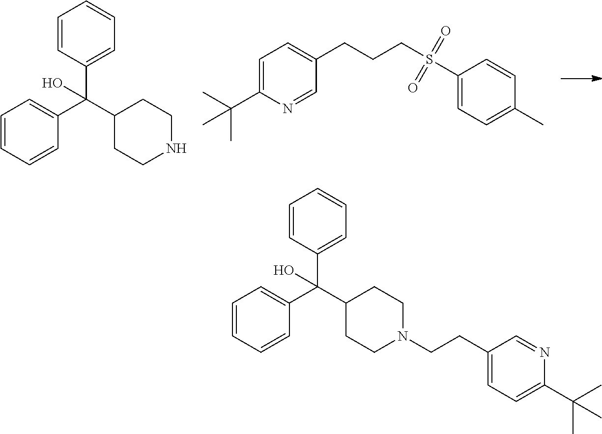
C1=CC=CC(C(C2CCNCC2)(C2=CC=CC=C2)O)=C1.C1=C(C(C)(C)C)N=CC(CCCS(C2=CC=C(C)C=C2)(=O)=O)=C1.C1=CC=CC(C(C2CCN(CCC3=CC=C(C(C)(C)C)N=C3)CC2)(C2=CC=CC=C2)O)=C1
